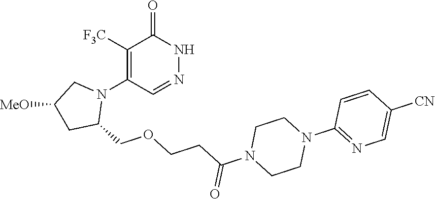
C(CCOCC1N(C2=C([F3C])C(=O)NN=C2)CC([MeO])C1)(=O)N1CCN(C2=NC=C([CN])C=C2)CC1
